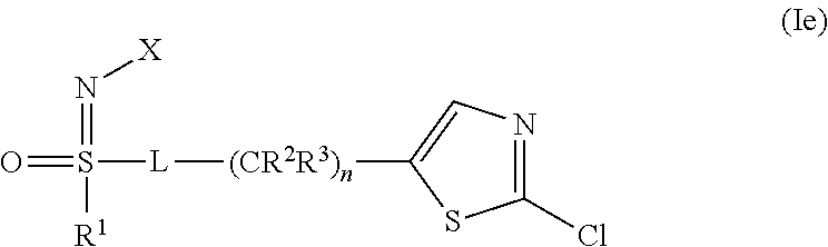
O=S([L][(CR2R3)n]C1=CN=C(Cl)S1)(=N[X])[R1]
